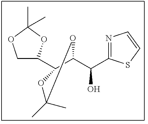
C1C(C2C(C(O)C3=NC=CS3)OC(C)(C)O2)OC(C)(C)O1
